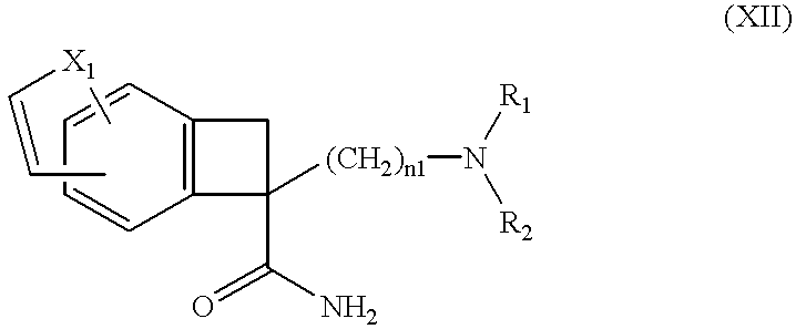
C12=C(C=CC=C1)CC2(C(=O)N)[(CH2)n1]N([R1])[R2].C[X1]C=CC
